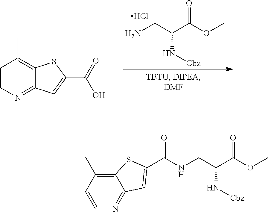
C1(C)=C2SC(C(=O)O)=CC2=NC=C1.NCC(C(=O)OC)N[Cbz].Cl.C1(C)=C2SC(C(=O)NCC(C(=O)OC)N[Cbz])=CC2=NC=C1
